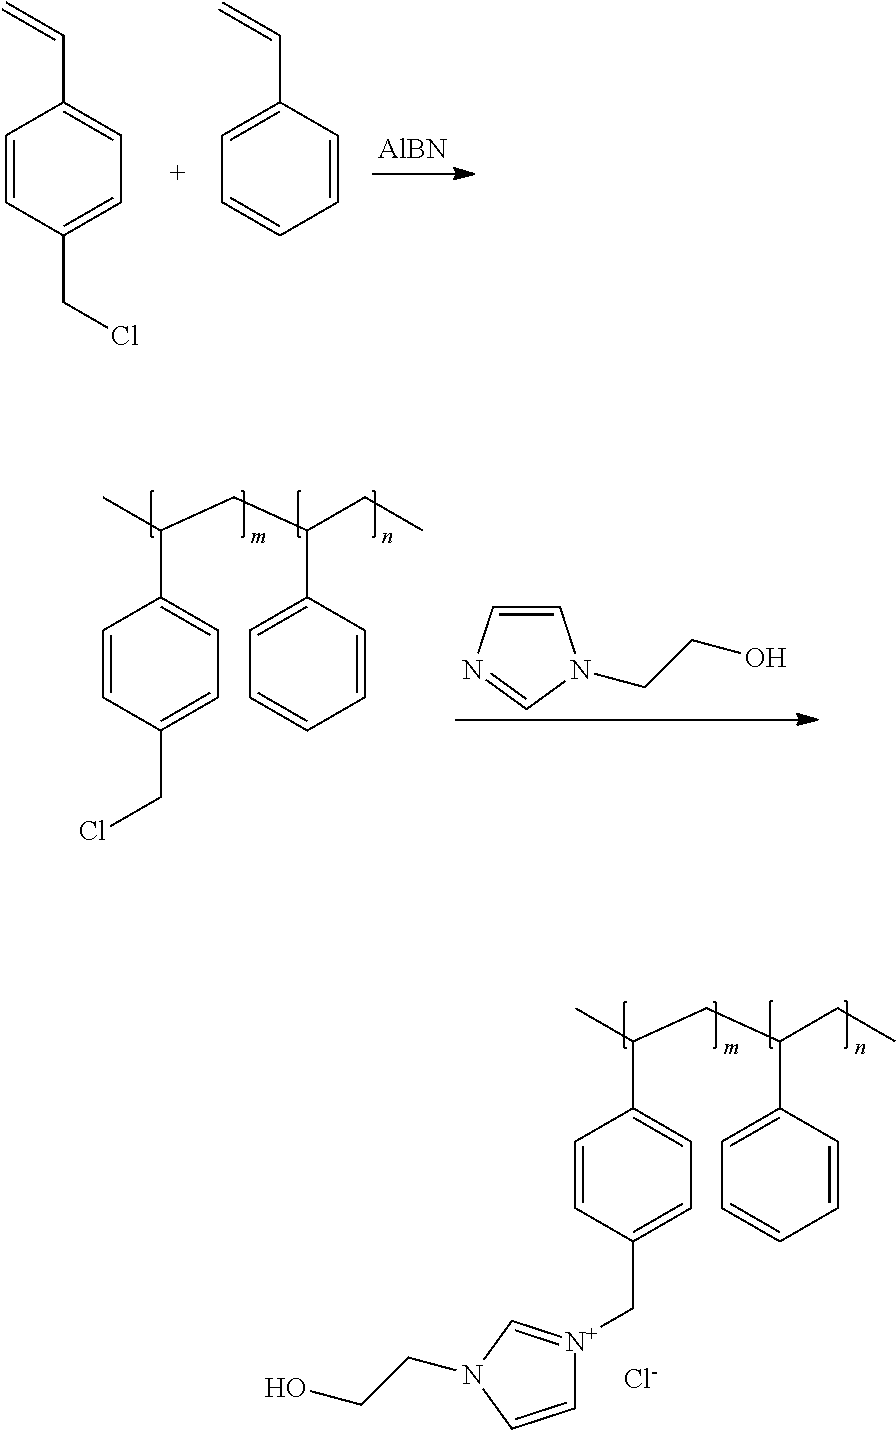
C1=CC(CCl)=CC=C1C=C.[AlBN].C1=C(C=C)C=CC=C1.C1=CC(CCl)=CC=C1C(C)CC(C1=CC=CC=C1)CC.C1=CN=CN1CCO.C1=CC(C[N+]2=CN(CCO)C=C2)=CC=C1C(C)CC(C1=CC=CC=C1)CC.[Cl-]
